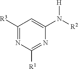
C1([R3])=NC([R1])=NC(N([R2])[H])=C1
